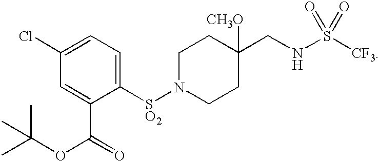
N1([SO2]C2=CC=C(Cl)C=C2C(OC(C)(C)C)=O)CCC(CNS([CF3])(=O)=O)([CH3O])CC1
